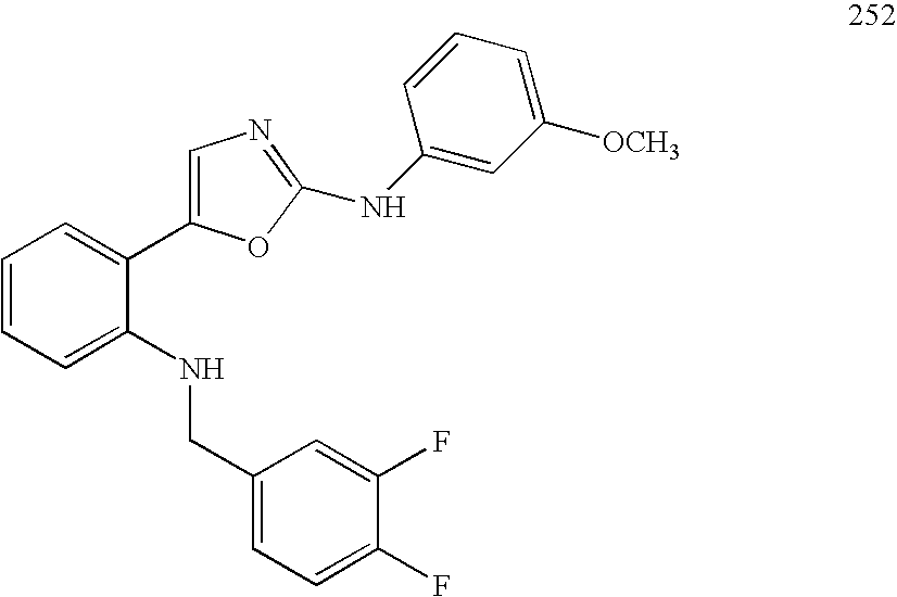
C(C1=CC=C(F)C(F)=C1)NC1=CC=CC=C1C1=CN=C(NC2=CC([OCH3])=CC=C2)O1
